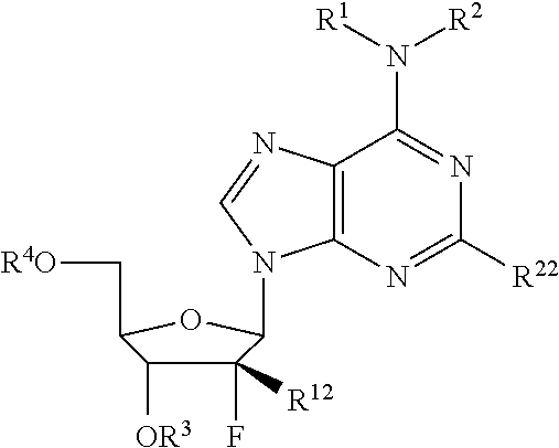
C1(F)([R12])C([OR3])C(C[R4O])OC1N1C2=C(C(N([R2])[R1])=NC([R22])=N2)N=C1
